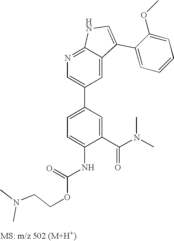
N1=C2C(=CC(C3=CC=C(NC(OCCN(C)C)=O)C(C(N(C)C)=O)=C3)=C1)C(C1=CC=CC=C1OC)=CN2
